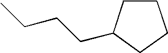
C1CCCC1CCCC
